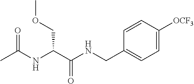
CC(NC(C(NCC1=CC=C([OCF3])C=C1)=O)COC)=O
